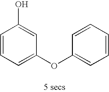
C1=CC=C(OC2=CC=CC=C2)C=C1O
